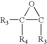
C1([R4])([R3])C([R3])O1
